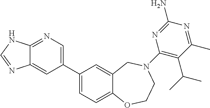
C1(C2=CN=C3C(=C2)N=CN3)=CC=C2C(=C1)CN(C1=C(C(C)C)C(C)=NC(N)=N1)CCO2
